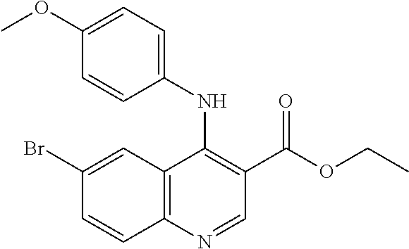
C12=C(N=CC(C(OCC)=O)=C1NC1=CC=C(OC)C=C1)C=CC(Br)=C2
